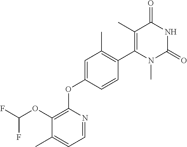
C1(C)=C(C2=C(C)C=C(OC3=C(OC(F)F)C(C)=CC=N3)C=C2)N(C)C(=O)NC1=O
